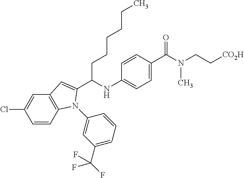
C1=CC2=C(C=C1Cl)C=C(C(NC1=CC=C(C(N(CC[CO2H])C)=O)C=C1)CCCCCC)N2C1=CC(C(F)(F)F)=CC=C1
